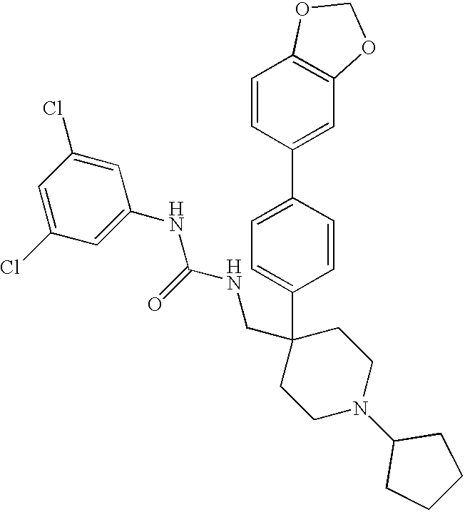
C1=CC(C2=CC3=C(C=C2)OCO3)=CC=C1C1(CNC(NC2=CC(Cl)=CC(Cl)=C2)=O)CCN(C2CCCC2)CC1
